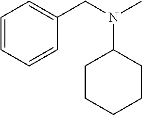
C1=CC=CC(CN(C)C2CCCCC2)=C1
